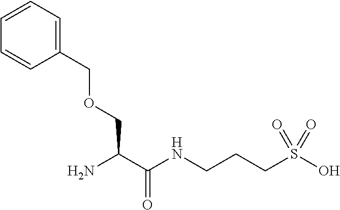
NC(C(NCCCS(O)(=O)=O)=O)COCC1=CC=CC=C1
